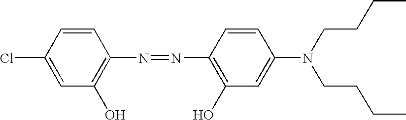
C1(Cl)=CC(O)=C(N=NC2=C(O)C=C(N(CCCC)CCCC)C=C2)C=C1
